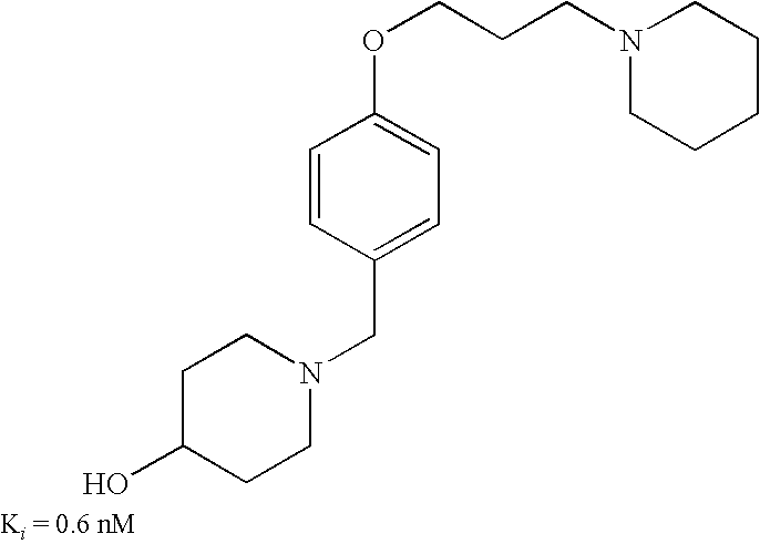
N1(CCCOC2=CC=C(CN3CCC(O)CC3)C=C2)CCCCC1
